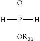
[H]P([H])(=O)[OR20]
